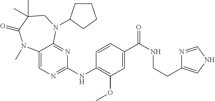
C1(NC2=NC=C3C(=N2)N(C2CCCC2)CC(C)(C)C(=O)N3C)=C(OC)C=C(C(NCCC2=CNC=N2)=O)C=C1
